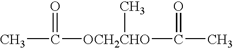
CC([OCH2CHO](C(C)=O)C)=O
